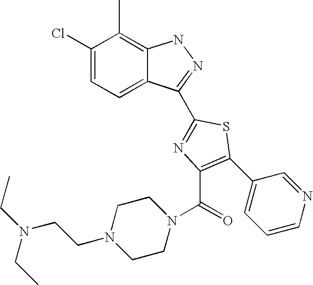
C1(Cl)=CC=C2C(=C1C)NN=C2C1=NC(C(N2CCN(CCN(CC)CC)CC2)=O)=C(C2=CC=CN=C2)S1
